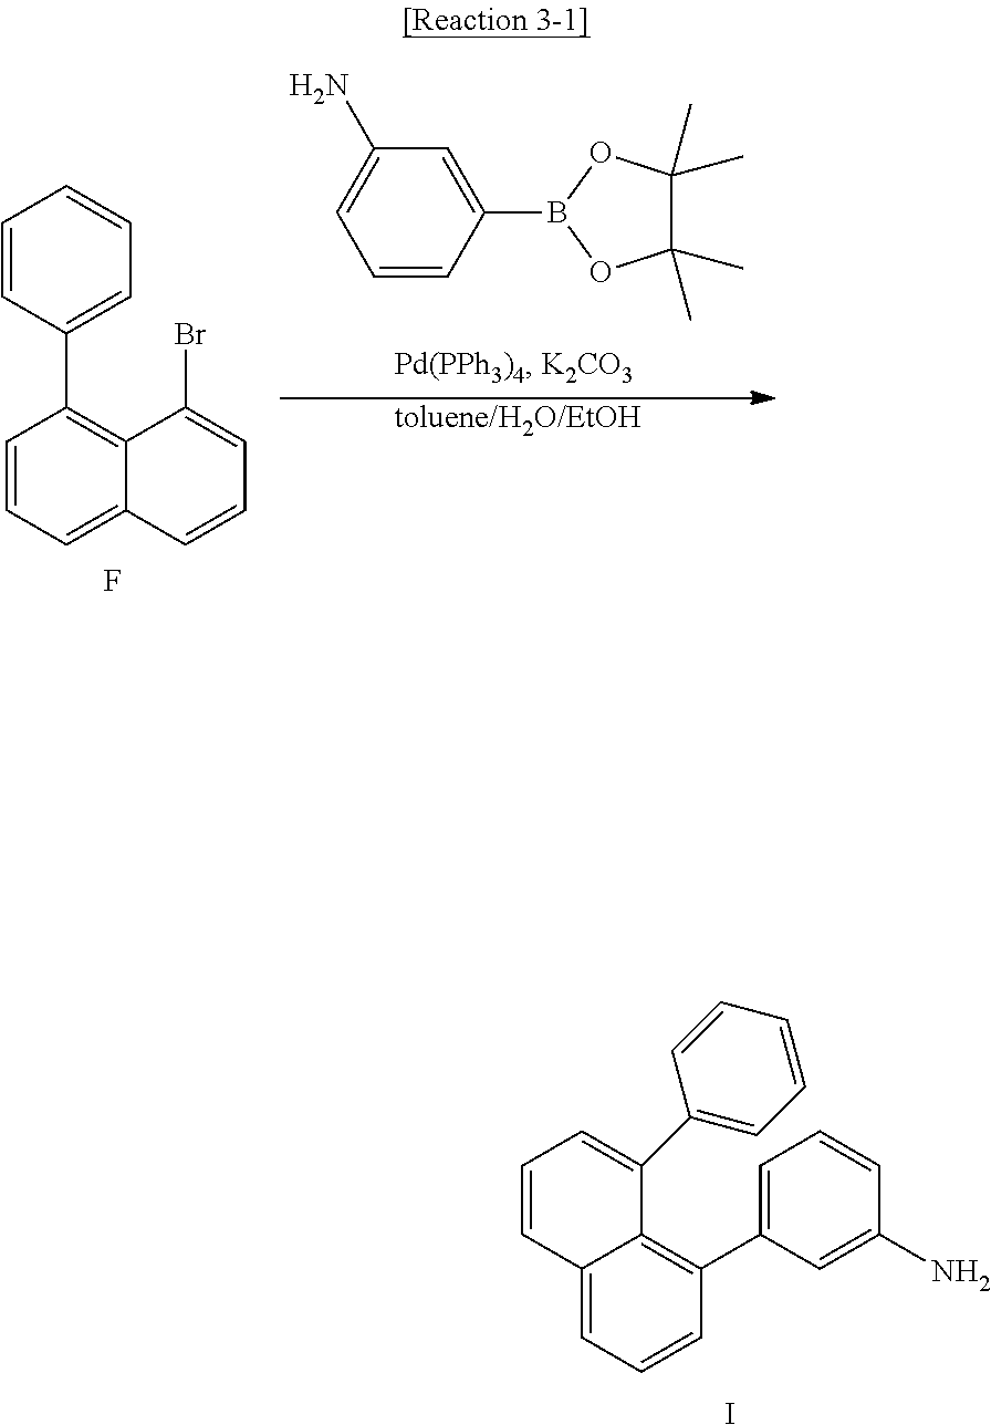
C1=CC=C2C(=C1C1=CC=CC=C1)C(Br)=CC=C2.F.[toluene/H2O/EtOH].C1(N)=CC=CC(B2OC(C)(C)C(C)(C)O2)=C1.C12=CC=CC(C3=CC=CC(N)=C3)=C1C(C1=CC=CC=C1)=CC=C2.I
